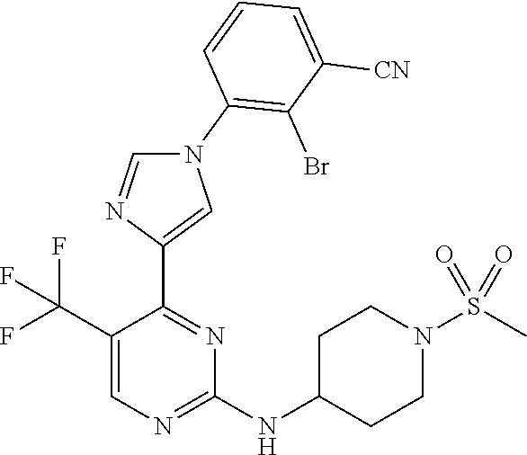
N1(C2=C(Br)C([CN])=CC=C2)C=NC(C2=NC(NC3CCN(S(C)(=O)=O)CC3)=NC=C2C(F)(F)F)=C1
